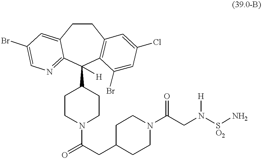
O=C(CC1CCN(C(CN([SO2]N)[H])=O)CC1)N1CCC(C2([H])C3=C(CCC4=CC(Br)=CN=C24)C=C(Cl)C=C3Br)CC1
